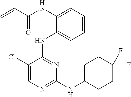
N(C1=CC=CC=C1NC1=NC(NC2CCC(F)(F)CC2)=NC=C1Cl)C(C=C)=O
